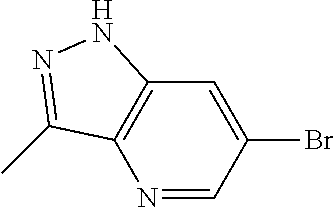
N1=CC(Br)=CC2=C1C(C)=NN2
